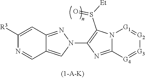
C12=CN(C3=C(S(=O)[Et])N4C(=N3)[G4]=[G3][G2]=[G1]4)N=C1C=C([R3])N=C2
